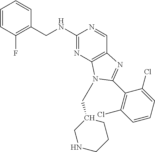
C1=CC(F)=C(CNC2=NC3=C(C=N2)N=C(C2=C(Cl)C=CC=C2Cl)N3CC2CNCCC2)C=C1
